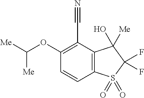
C([Me])(OC1=C(C#N)C2=C(C=C1)S(=O)(=O)C(F)(F)C2([Me])O)[Me]
